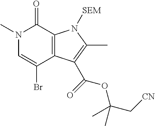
N1(C)C=C(Br)C2=C(C1=O)N([SEM])C(C)=C2C(OC(C[CN])(C)C)=O
